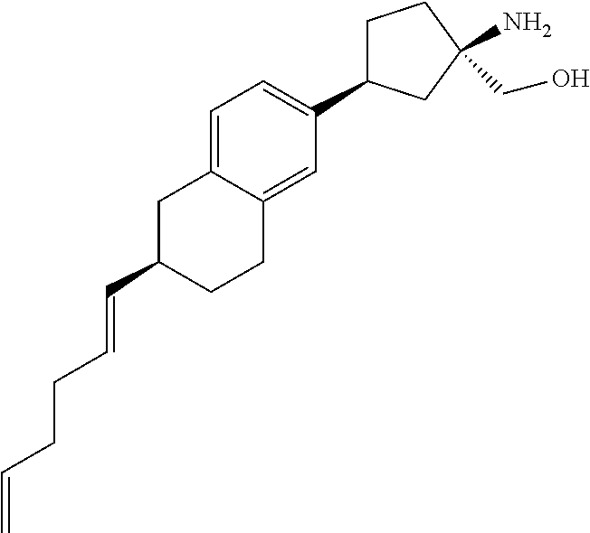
C1C(C=CCCC=C)CCC2=CC(C3CCC(CO)(N)C3)=CC=C12
